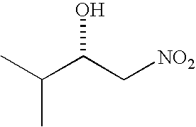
CC(C)C(C[NO2])O
